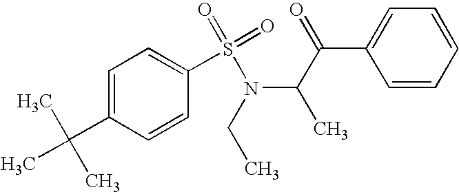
C1=CC=CC(C(C(C)N(CC)S(=O)(=O)C2=CC=C(C(C)(C)C)C=C2)=O)=C1
